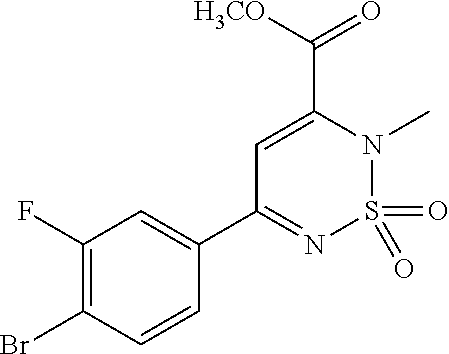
C1(F)=C(Br)C=CC(C2=NS(=O)(=O)N(C)C(C([H3CO])=O)=C2)=C1
